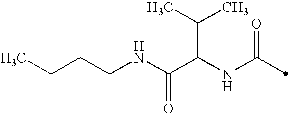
C(C(NC(=O)C)C(C)C)(=O)NCCCC
